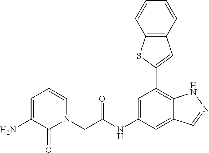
C1=C(NC(=O)CN2C=CC=C(N)C2=O)C=C2C(=C1C1=CC3=C(S1)C=CC=C3)NN=C2
